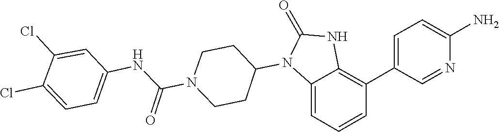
O=C1NC2=C(C3=CC=C(N)N=C3)C=CC=C2N1C1CCN(C(NC2=CC=C(Cl)C(Cl)=C2)=O)CC1
